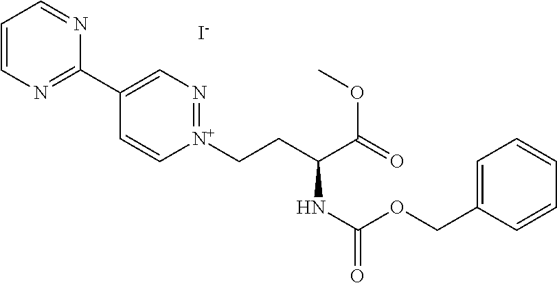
[N+]1(CCC(C(=O)OC)NC(=O)OCC2=CC=CC=C2)=NC=C(C2=NC=CC=N2)C=C1.[I-]
